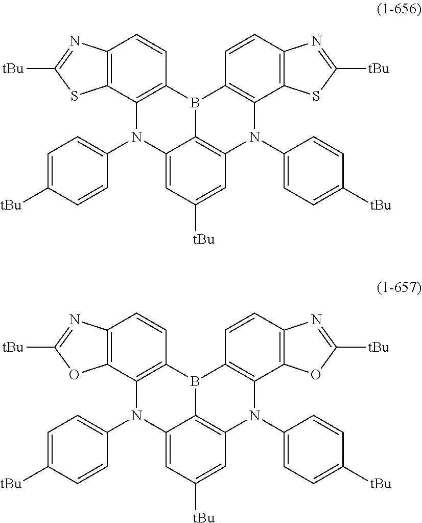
C1(N2C3=CC([tBu])=CC4=C3B(C3=C2C2=C(C=C3)N=C([tBu])S2)C2=C(N4C3=CC=C([tBu])C=C3)C3=C(C=C2)N=C([tBu])S3)=CC=C([tBu])C=C1.C1(N2C3=CC([tBu])=CC4=C3B(C3=C2C2=C(C=C3)N=C([tBu])O2)C2=C(N4C3=CC=C([tBu])C=C3)C3=C(C=C2)N=C([tBu])O3)=CC=C([tBu])C=C1
